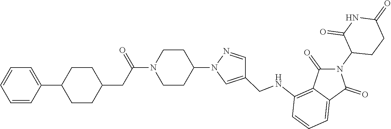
C1CC(N2C=C(CNC3=C4C(=CC=C3)C(=O)N(C3CCC(=O)NC3=O)C4=O)C=N2)CCN1C(CC1CCC(C2=CC=CC=C2)CC1)=O
